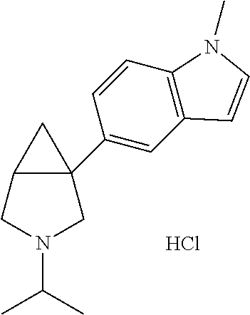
C(N1CC2C(C3=CC4=C(C=C3)N(C)C=C4)(C1)C2)(C)C.Cl
